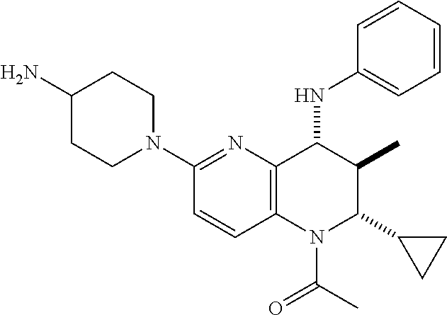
C1(N2CCC(N)CC2)=NC2=C(N(C(C)=O)C(C3CC3)C(C)C2NC2=CC=CC=C2)C=C1
